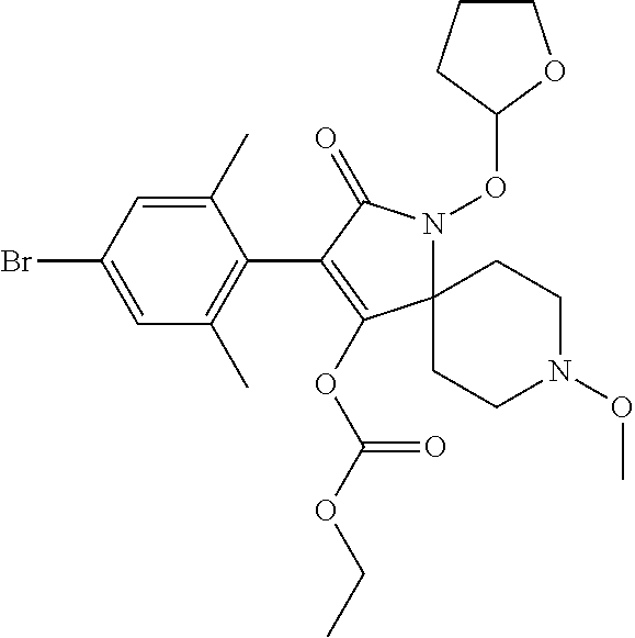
C12(N(OC3CCCO3)C(=O)C(C3=C(C)C=C(Br)C=C3C)=C1OC(OCC)=O)CCN(OC)CC2
